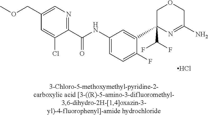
C1(C(NC2=CC=C(F)C(C3(C(F)F)N=C(N)COC3)=C2)=O)=NC=C(COC)C=C1Cl.Cl
